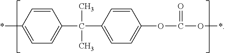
C1=CC(*)=CC=C1C(C1=CC=C(OC(O*)=O)C=C1)(C)C
